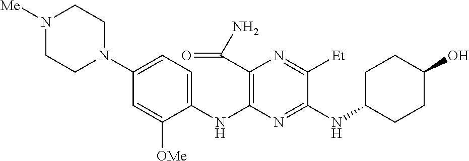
C1(NC2=C(C(N)=O)N=C([Et])C(NC3CCC(O)CC3)=N2)=CC=C(N2CCN([Me])CC2)C=C1[OMe]
